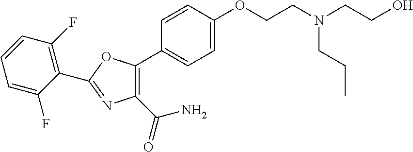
C1=C(OCCN(CCO)CCC)C=CC(C2=C(C(=O)N)N=C(C3=C(F)C=CC=C3F)O2)=C1
